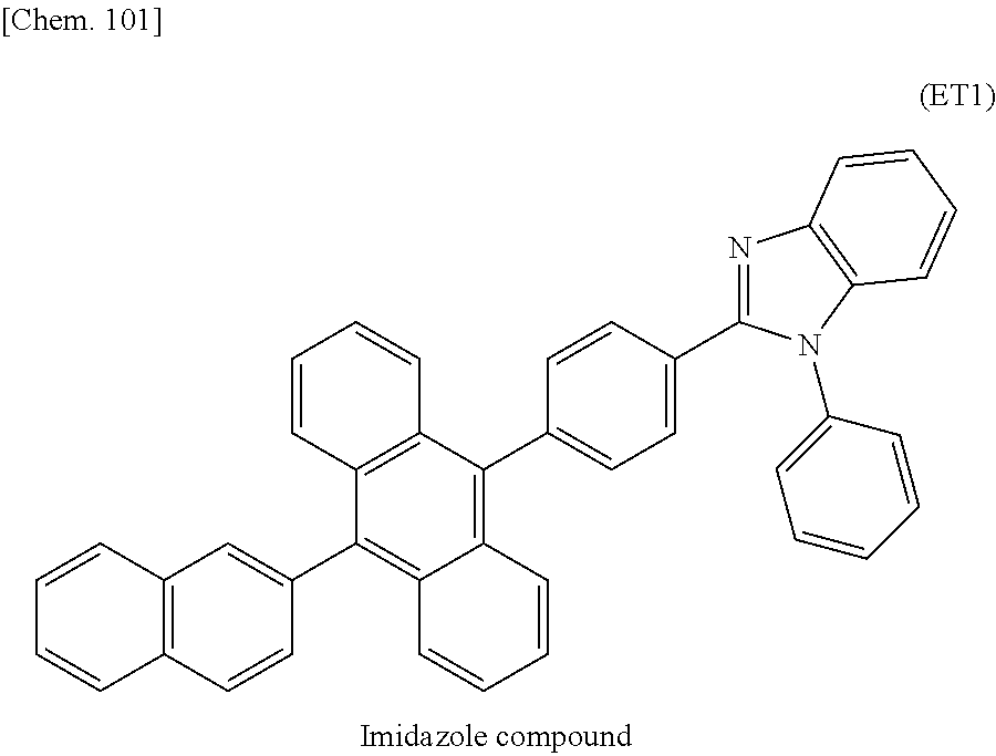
C12=C(C3=CC=C(C4=NC5=C(C=CC=C5)N4C4=CC=CC=C4)C=C3)C3=C(C(C4=CC5=C(C=C4)C=CC=C5)=C1C=CC=C2)C=CC=C3
